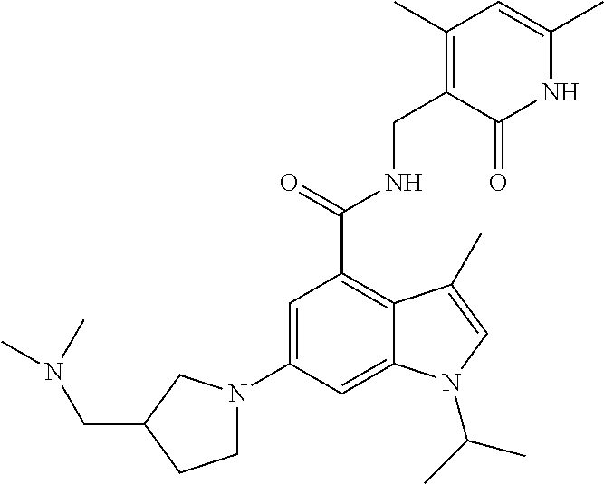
C1=C(N2CCC(CN(C)C)C2)C=C2C(=C1C(NCC1=C(C)C=C(C)NC1=O)=O)C(C)=CN2C(C)C
